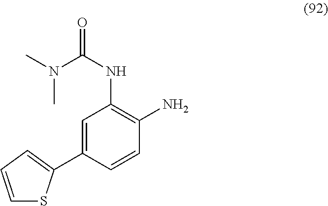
C1=C(C2=CC=CS2)C=CC(N)=C1NC(=O)N(C)C
